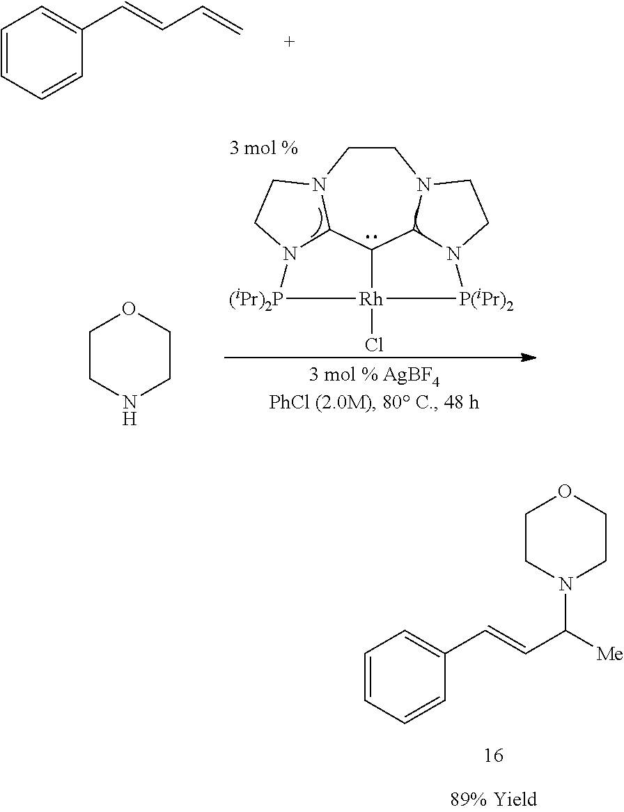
C1=CC=CC(C=CC=C)=C1.C1CN2C3C4C5N1CCN5[P(iPr)2][Rh]4(Cl)[(iPr)2P]N3CC2.C1COCCN1.C1=CC=CC(C=CC([Me])N2CCOCC2)=C1
